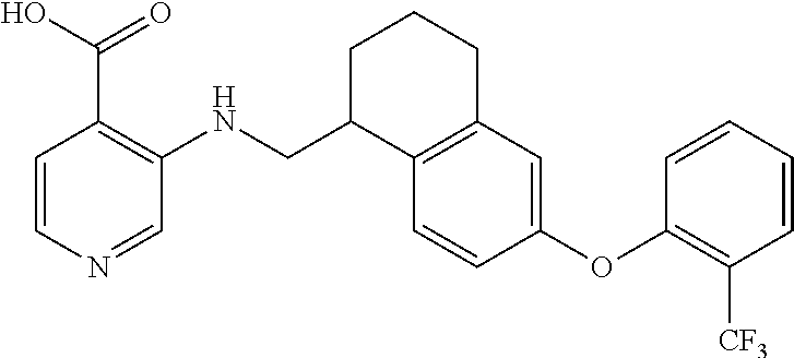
C1=CN=CC(NCC2C3=C(CCC2)C=C(OC2=C([CF3])C=CC=C2)C=C3)=C1C(O)=O
